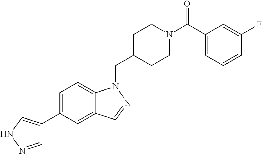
C1=NNC=C1C1=CC=C2C(=C1)C=NN2CC1CCN(C(C2=CC=CC(F)=C2)=O)CC1
